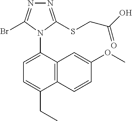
N1=C(SCC(O)=O)N(C2=CC=C(CC)C3=C2C=C(OC)C=C3)C(Br)=N1
